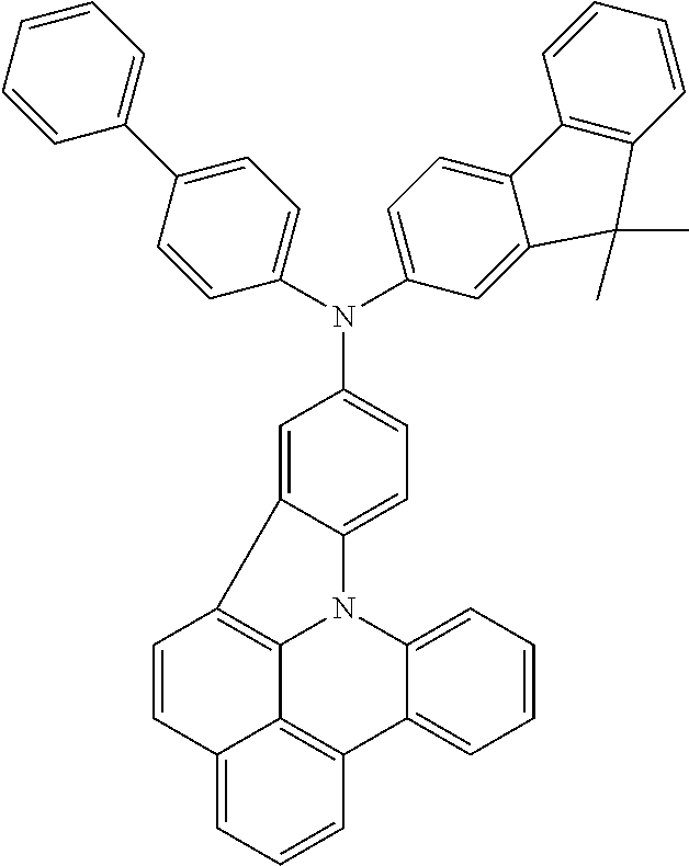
C1(N(C2=CC=C3C(=C2)C(C)(C)C2=C3C=CC=C2)C2=CC=C3C(=C2)C2=C4N3C3=CC=CC=C3C3=C4C(=CC=C3)C=C2)=CC=C(C2=CC=CC=C2)C=C1
